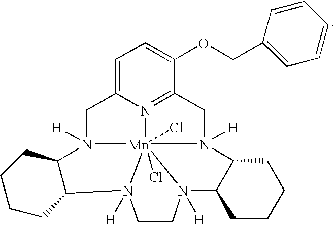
C1=C2CN3([H])[Mn]456(Cl)(Cl)N([H])(CC(=N24)C(OCC2=CC=CC=C2)=C1)C1C(CCCC1)N5([H])CCN6([H])C1C3CCCC1
